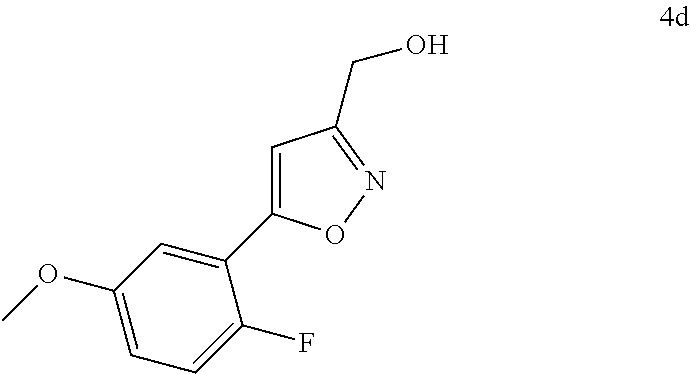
C1=C(C2=CC(OC)=CC=C2F)ON=C1CO
